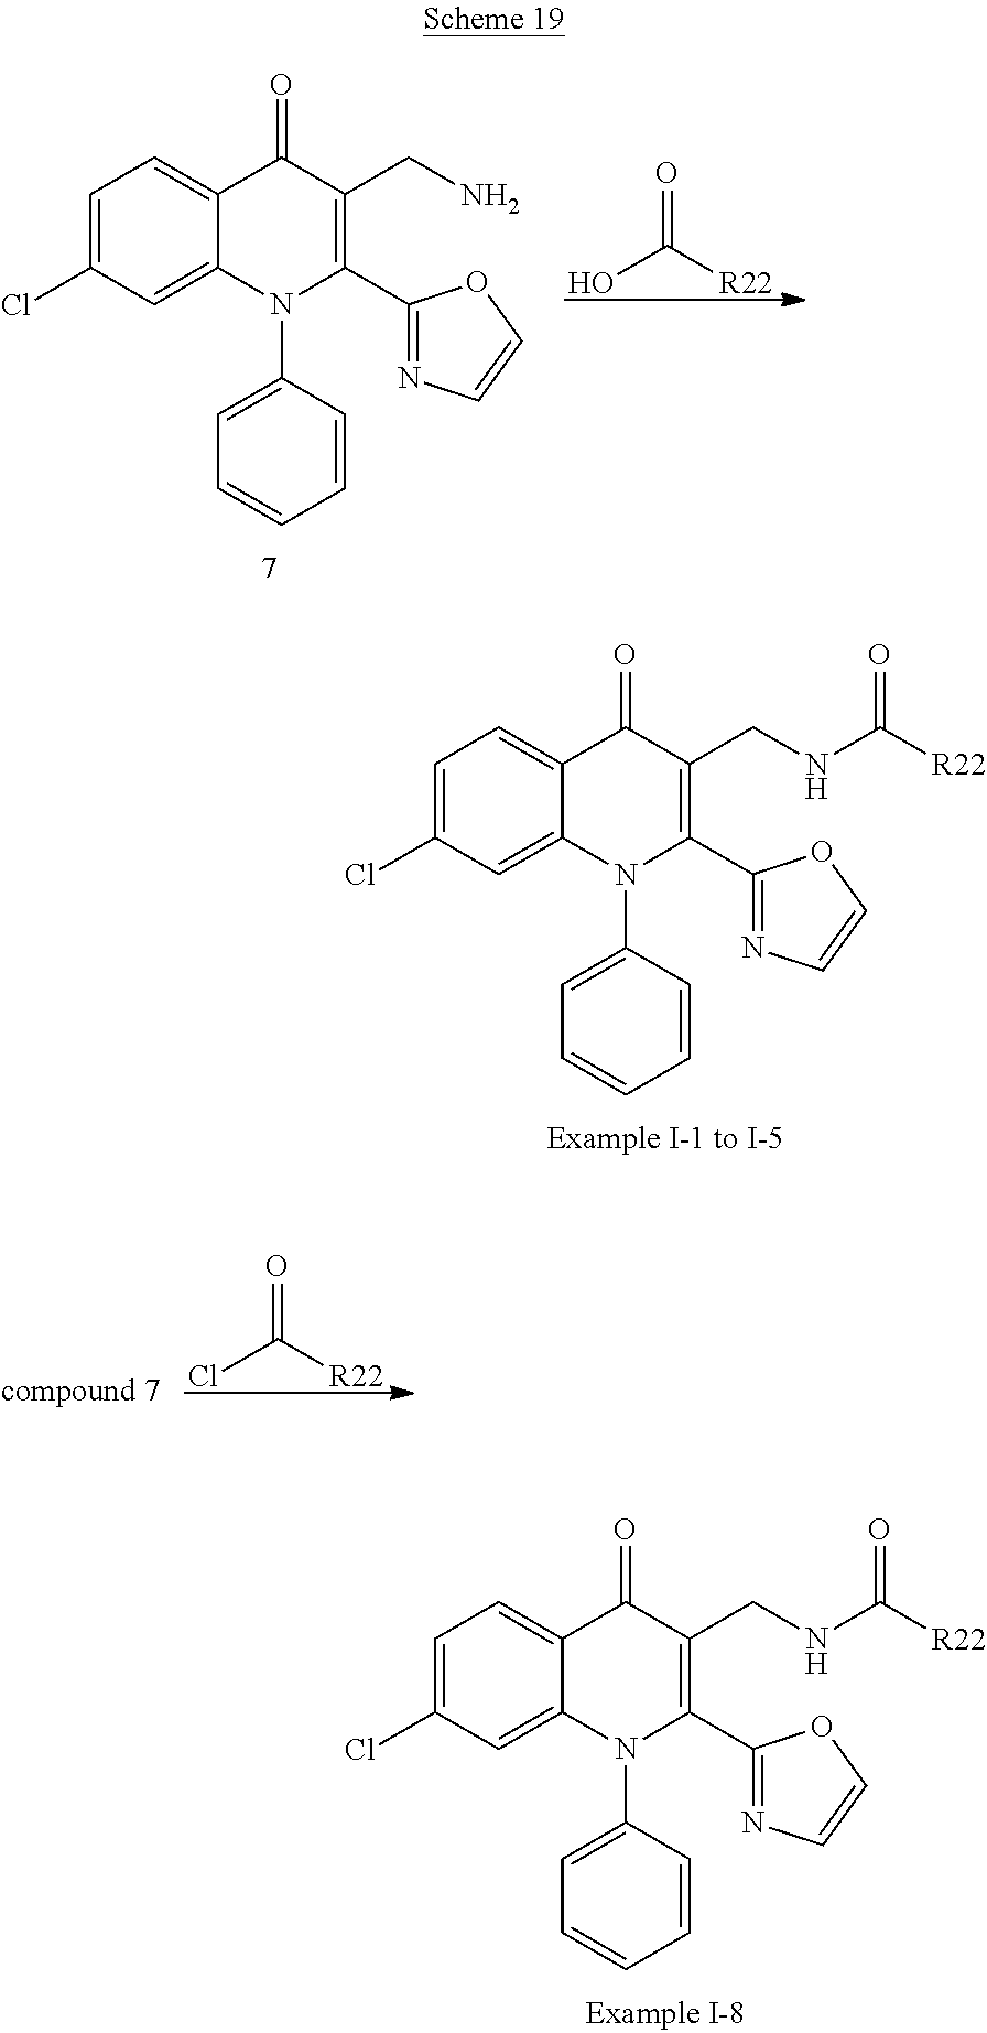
O=C([R22])O.C1=C(Cl)C=C2C(=C1)C(=O)C(CN)=C(C1=NC=CO1)N2C1=CC=CC=C1.C1=C(Cl)C=C2C(=C1)C(=O)C(CNC([R22])=O)=C(C1=NC=CO1)N2C1=CC=CC=C1.O=C([R22])Cl.C1=C(Cl)C=C2C(=C1)C(=O)C(CNC([R22])=O)=C(C1=NC=CO1)N2C1=CC=CC=C1
